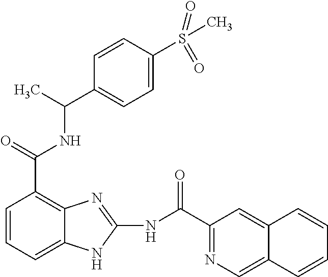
C1=CC=C2C(=C1C(NC(C1=CC=C(S(C)(=O)=O)C=C1)C)=O)N=C(NC(=O)C1=NC=C3C(=C1)C=CC=C3)N2
